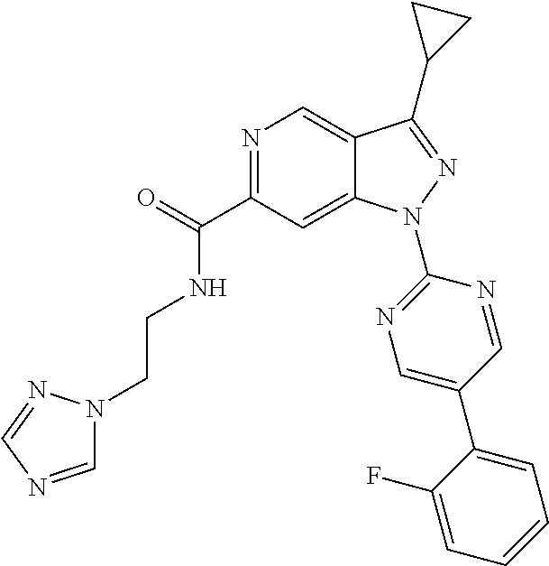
C(NC(C1=NC=C2C(=C1)N(C1=NC=C(C3=CC=CC=C3F)C=N1)N=C2C1CC1)=O)CN1C=NC=N1
